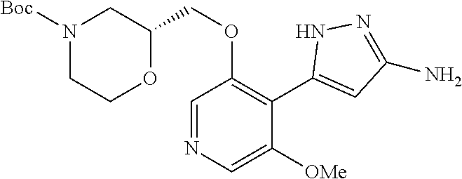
C1=NC=C([OMe])C(C2=CC(N)=NN2)=C1OCC1CN([Boc])CCO1
